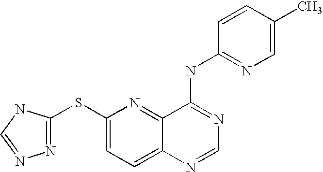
C1(SC2=NN=CN2)=CC=C2C(=N1)C(NC1=NC=C(C)C=C1)=NC=N2
